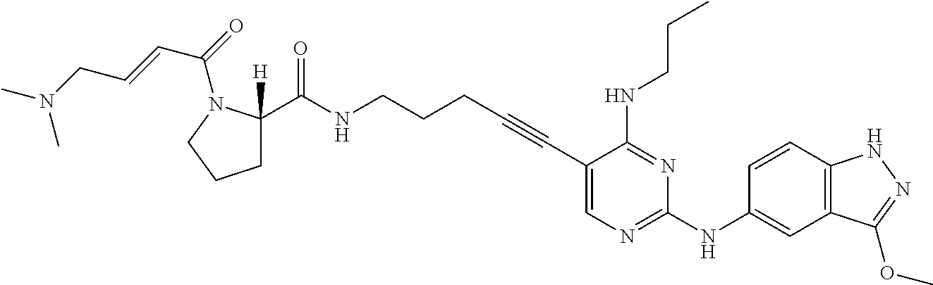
C1(C#CCCCNC(C2([H])CCCN2C(C=CCN(C)C)=O)=O)=CN=C(NC2=CC3=C(C=C2)NN=C3OC)N=C1NCCC
